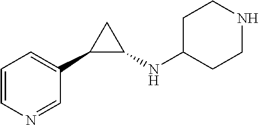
C1=NC=CC=C1C1C(NC2CCNCC2)C1
